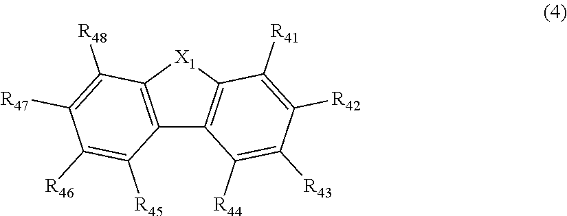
C12=C([X1]C3=C1C([R44])=C([R43])C([R42])=C3[R41])C([R48])=C([R47])C([R46])=C2[R45]
